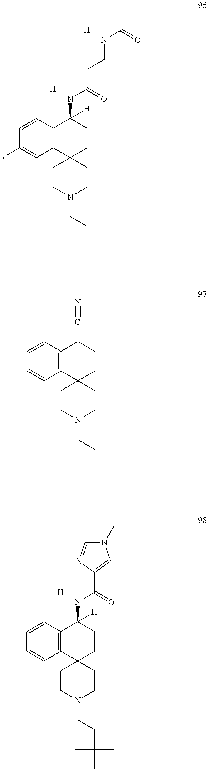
[H].C12=C(C=CC(F)=C1)C([H])(NC(CCNC(=O)C)=O)CCC21CCN(CCC(C)(C)C)CC1.[H].C12=C(C=CC=C1)C(C#N)CCC21CCN(CCC(C)(C)C)CC1.[H].C12=C(C=CC=C1)C([H])(NC(C1=CN(C)C=N1)=O)CCC21CCN(CCC(C)(C)C)CC1
